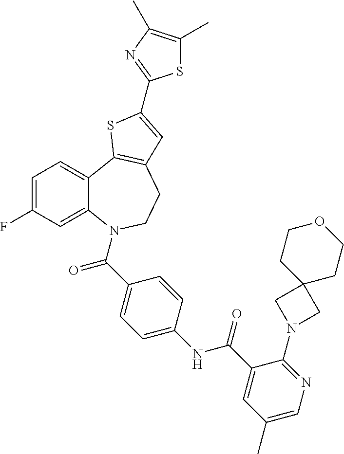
C1=C(F)C=C2C(=C1)C1=C(CCN2C(=O)C2=CC=C(NC(=O)C3=CC(C)=CN=C3N3CC4(C3)CCOCC4)C=C2)C=C(C2=NC(C)=C(C)S2)S1
